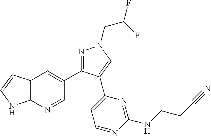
C12=C(N=CC(C3=NN(CC(F)F)C=C3C3=CC=NC(NCCC#N)=N3)=C1)NC=C2
